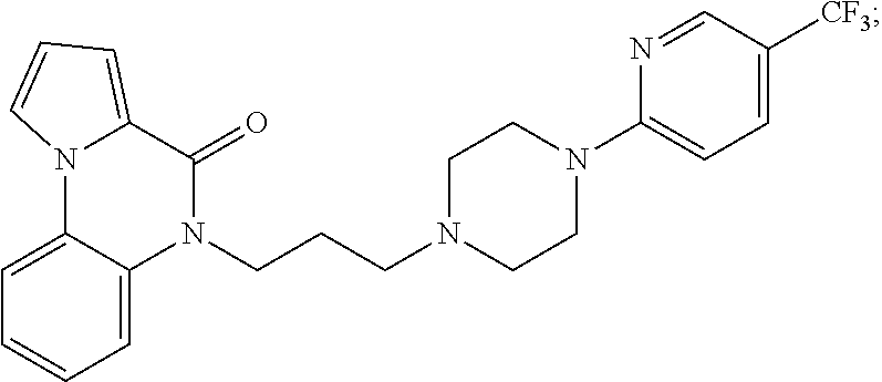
N1(CCCN2CCN(C3=CC=C([CF3])C=N3)CC2)C(=O)C2=CC=CN2C2=CC=CC=C12
